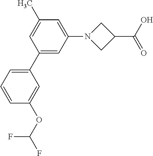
C1=CC=C(C2=CC(N3CC(C(O)=O)C3)=CC(C)=C2)C=C1OC(F)F
